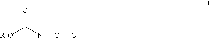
[R4O]C(N=C=O)=O
